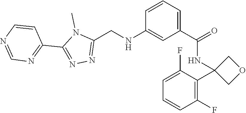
C1(C2=NN=C(CNC3=CC(C(=O)NC4(C5=C(F)C=CC=C5F)COC4)=CC=C3)N2C)=NC=NC=C1
